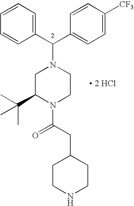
C1=CC=CC(C(C2=CC=C([CF3])C=C2)N2CC(C(C)(C)C)N(C(CC3CCNCC3)=O)CC2)=C1.[ 2 HCl]
